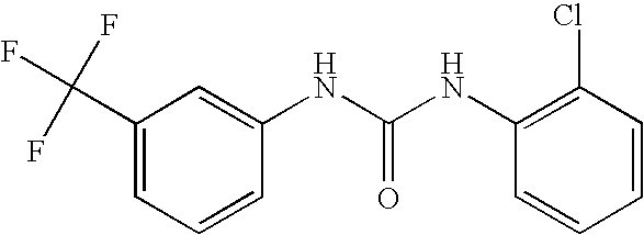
C1=CC(Cl)=C(NC(NC2=CC(C(F)(F)F)=CC=C2)=O)C=C1
